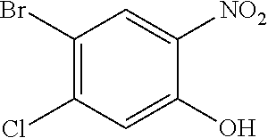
C1(Br)=C(Cl)C=C(O)C([NO2])=C1
